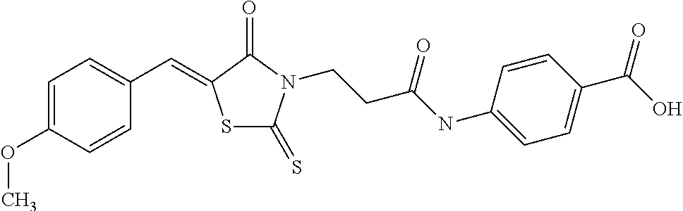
C1=CC(OC)=CC=C1C=C1SC(=S)N(CCC(NC2=CC=C(C(O)=O)C=C2)=O)C1=O
